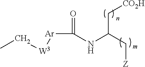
CC[W3][Ar]C(=O)NC(C[Z])C[CO2H]
